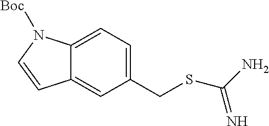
C12=CC=C(CSC(N)=N)C=C1C=CN2[Boc]
